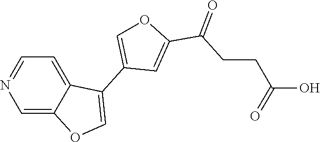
C1=C2C(C3=COC(C(=O)CCC(O)=O)=C3)=COC2=CN=C1
